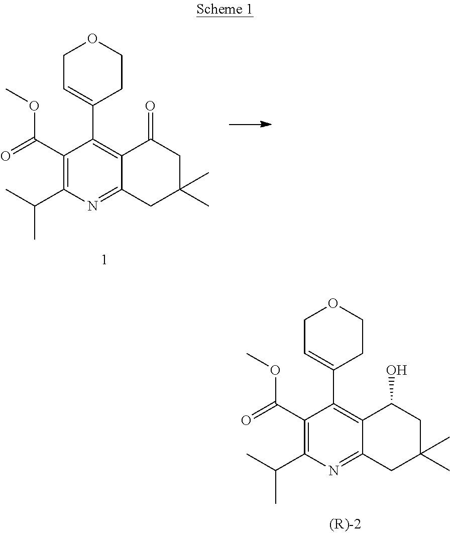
C1(C(=O)OC)=C(C(C)C)N=C2C(=C1C1=CCOCC1)C(=O)CC(C)(C)C2.C1(C(=O)OC)=C(C(C)C)N=C2C(=C1C1=CCOCC1)C(O)CC(C)(C)C2
